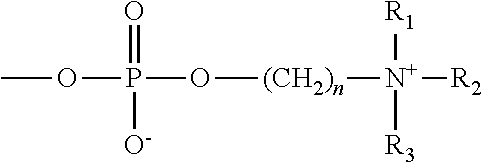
COP(=O)(O[(CH2)n][N+]([R1])([R2])[R3])[O-]
